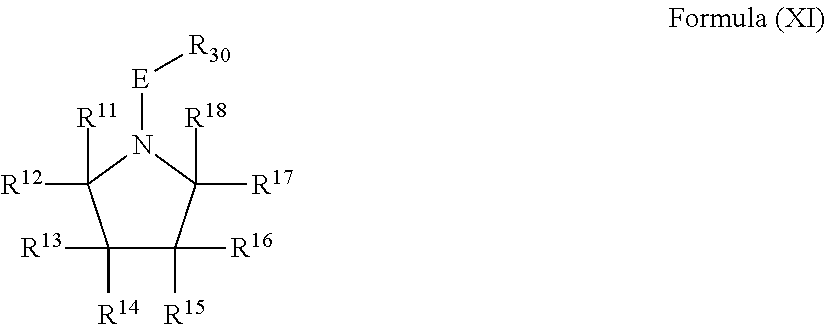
C1([R13])([R14])C([R16])([R15])C([R17])([R18])N([E][R30])C1([R12])[R11]
